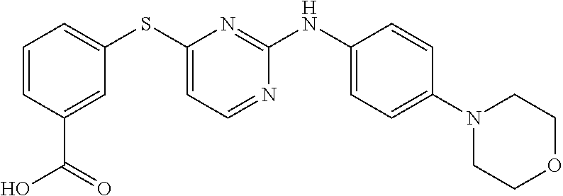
C1=CC(C(O)=O)=CC(SC2=CC=NC(NC3=CC=C(N4CCOCC4)C=C3)=N2)=C1
